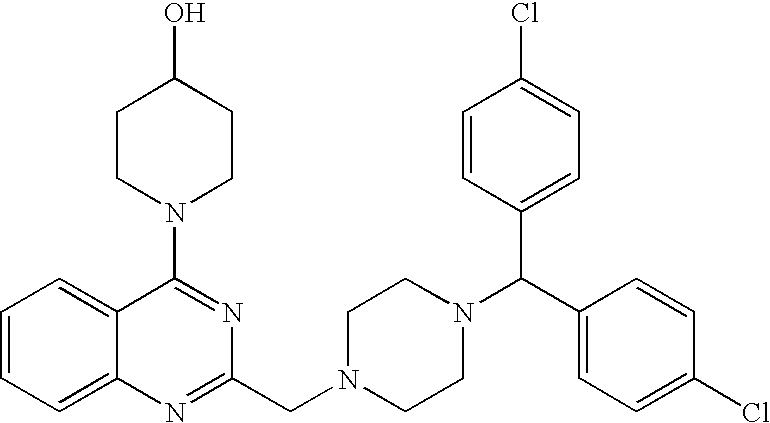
C12=CC=CC=C1C(N1CCC(O)CC1)=NC(CN1CCN(C(C3=CC=C(Cl)C=C3)C3=CC=C(Cl)C=C3)CC1)=N2
